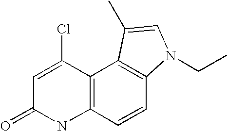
C1=C(Cl)C2=C(NC1=O)C=CC1=C2C(C)=CN1CC
